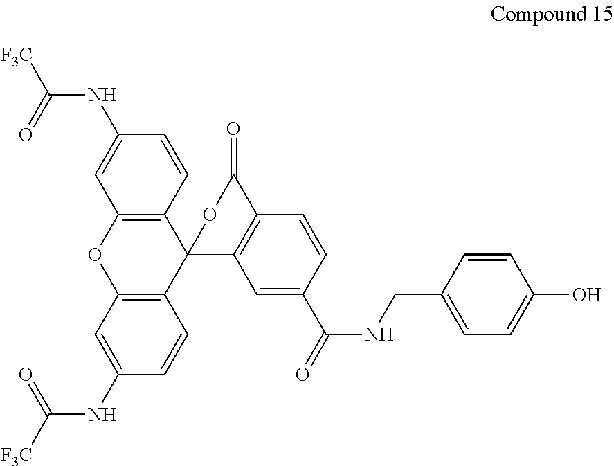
C12=C(C=C(NC([F3C])=O)C=C1)OC1=C(C23C2=C(C=CC(C(NCC4=CC=C(O)C=C4)=O)=C2)C(=O)O3)C=CC(NC([F3C])=O)=C1
